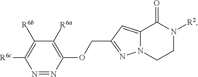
C12=CC(COC3=C([R6a])C([R6b])=C([R6c])N=N3)=NN1CCN([R2])C2=O
